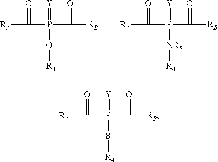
[RA]C(P(C([RB])=O)(S[R4])=[Y])=O.[RA]C(P(C([RB])=O)(O[R4])=[Y])=O.[RA]C(P(C([RB])=O)([NR5][R4])=[Y])=O
